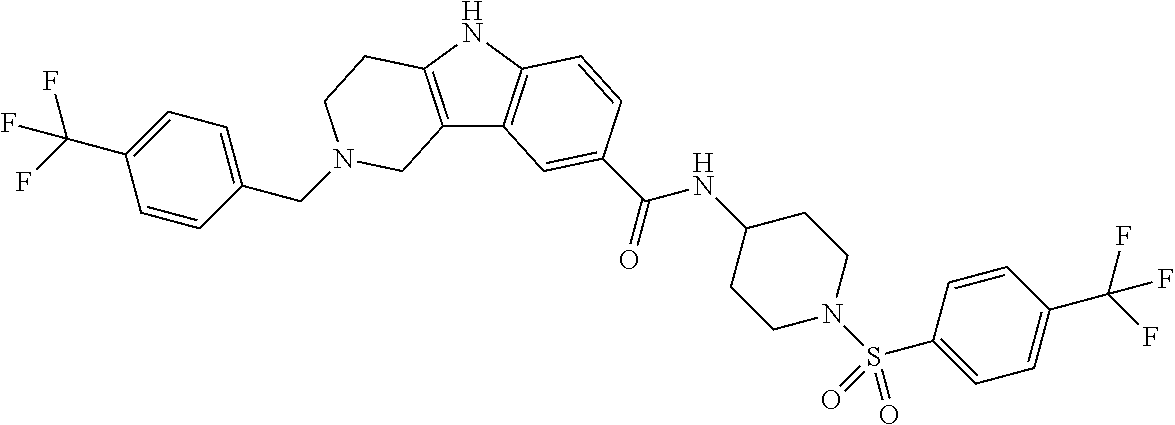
C1(CN2CCC3=C(C4=C(N3)C=CC(C(=O)NC3CCN(S(C5=CC=C(C(F)(F)F)C=C5)(=O)=O)CC3)=C4)C2)=CC=C(C(F)(F)F)C=C1
